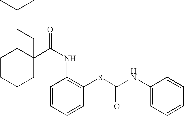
C1C(C(NC2=C(SC(NC3=CC=CC=C3)=O)C=CC=C2)=O)(CCC(C)C)CCCC1
